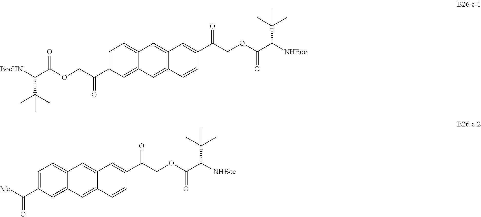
C(C1=CC=C2C(=C1)C=C1C(=C2)C=C(C(COC(C([NHBoc])C(C)(C)C)=O)=O)C=C1)(COC(C([BocHN])C(C)(C)C)=O)=O.C(C1=CC=C2C(=C1)C=C1C(=C2)C=C(C(COC(C([NHBoc])C(C)(C)C)=O)=O)C=C1)([Me])=O
